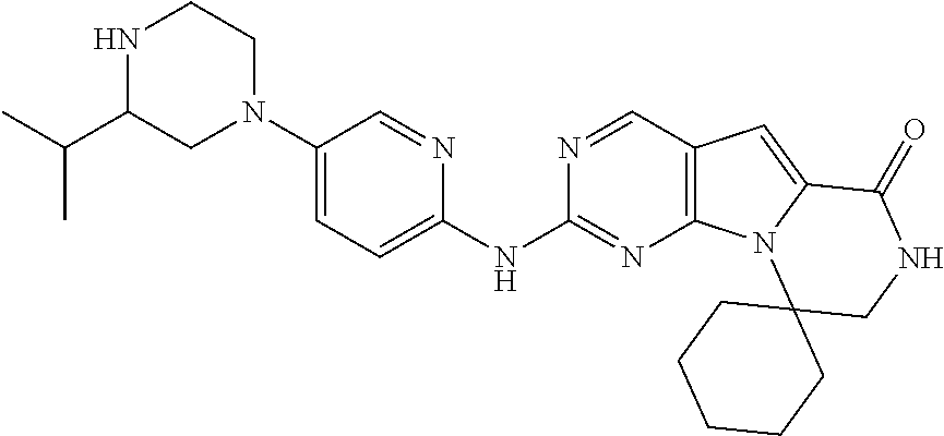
N1C(C(C)C)CN(C2=CC=C(NC3=NC4=C(C=N3)C=C3N4C4(CNC3=O)CCCCC4)N=C2)CC1
